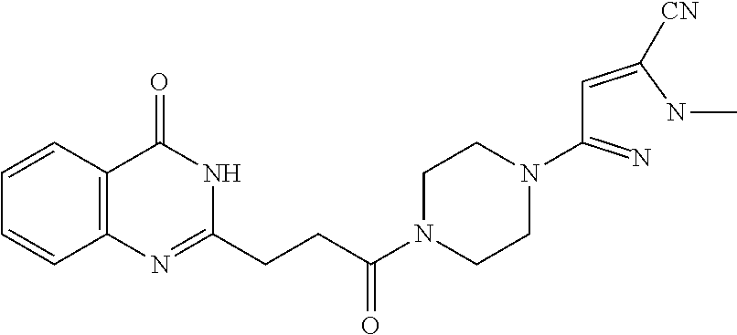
C12=C(N=C(CCC(N3CCN(C(C=C(NC)[CN])=N)CC3)=O)NC1=O)C=CC=C2
